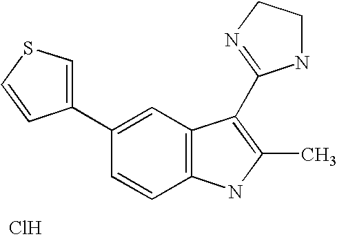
Cl.C1=C(C2=CSC=C2)C=CC2=C1C(C1=NCCN1)=C(C)N2
